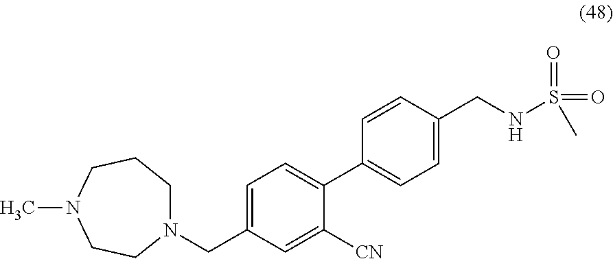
N1(CC2=CC=C(C3=CC=C(CNS(=O)(=O)C)C=C3)C([CN])=C2)CCCN(C)CC1
